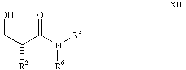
C(C(C(N([R5])[R6])=O)[R2])O
